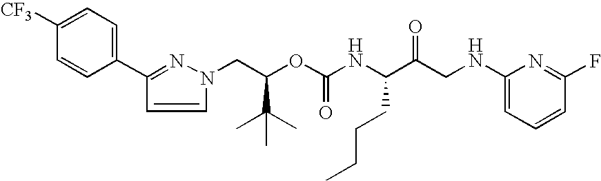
C1(C2=NN(CC(OC(NC(C(CNC3=CC=CC(F)=N3)=O)CCCC)=O)C(C)(C)C)C=C2)=CC=C([CF3])C=C1
